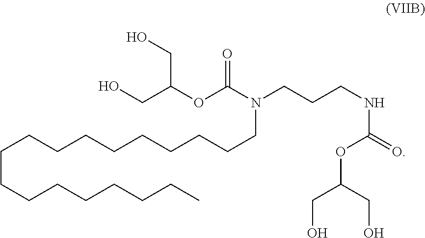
C(CCCCCCCC)CCCCCCCCCN(CCCNC(=O)OC(CO)CO)C(=O)OC(CO)CO
